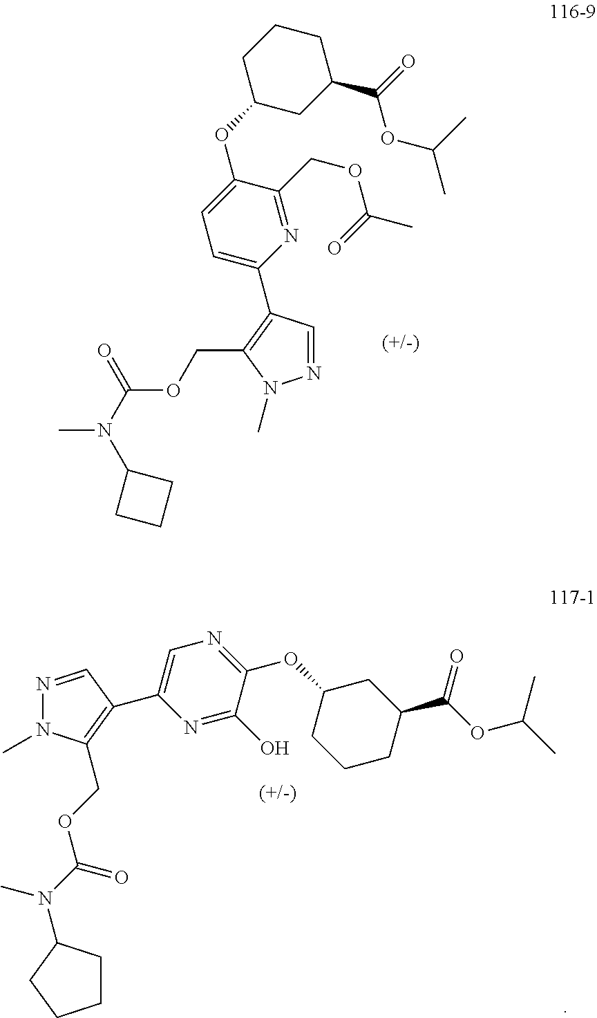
N1=CC(C2=CC=C(OC3CC(C(OC(C)C)=O)CCC3)C(COC(=O)C)=N2)=C(COC(=O)N(C)C2CCC2)N1C.C1(C2=C(COC(=O)N(C)C3CCCC3)N(C)N=C2)=CN=C(OC2CC(C(=O)OC(C)C)CCC2)C(O)=N1
